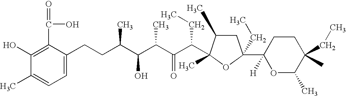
C1=C(CCC(C(C(C(C(CC)C2(C)C(C)CC(C3([H])OC(C)C(CC)(C)CC3)(CC)O2)=O)C)O)C)C(C(O)=O)=C(O)C(C)=C1
